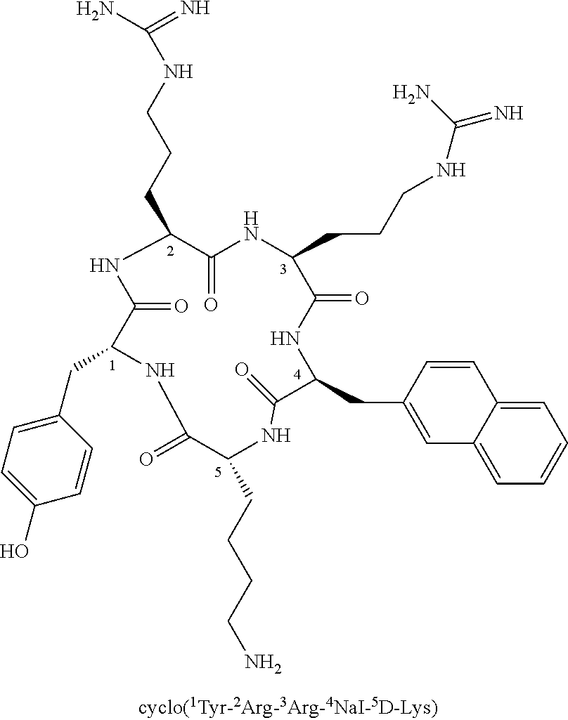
C(NCCCC1C(=O)NC(CCCNC(N)=N)C(=O)NC(CC2=CC3=CC=CC=C3C=C2)C(=O)NC(CCCCN)C(=O)NC(CC2=CC=C(O)C=C2)C(=O)N1)(N)=N
